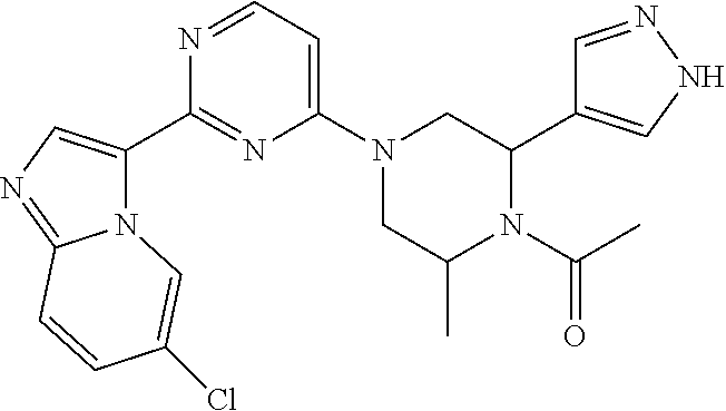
N12C(C3=NC(N4CC(C)N(C(C)=O)C(C5=CNN=C5)C4)=CC=N3)=CN=C1C=CC(Cl)=C2
